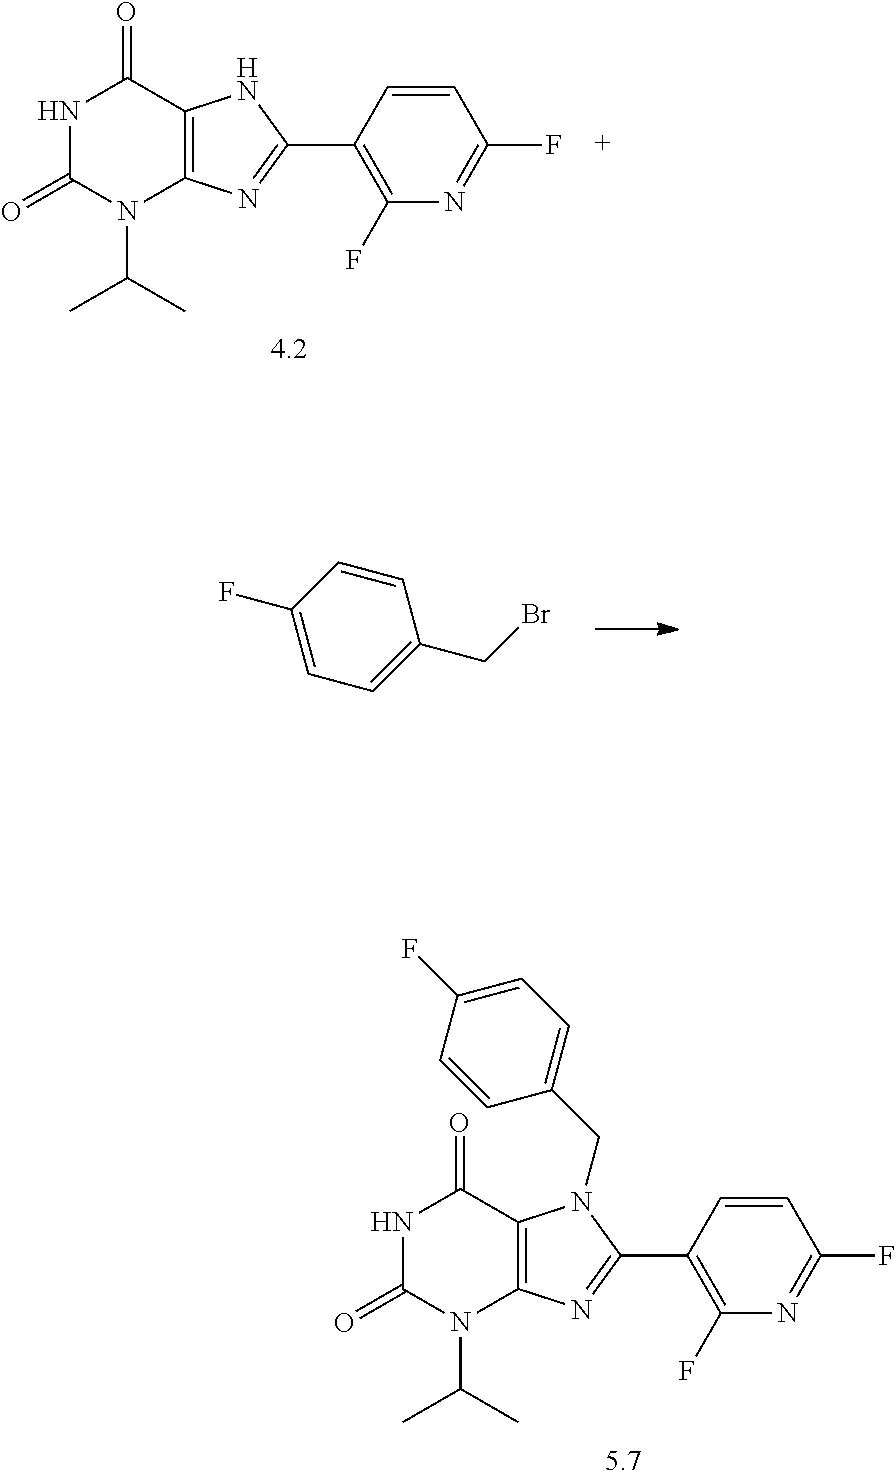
N1C(=O)N(C(C)C)C2=C(C1=O)N(CC1=CC=C(F)C=C1)C(C1=C(F)N=C(F)C=C1)=N2.N1C(=O)N(C(C)C)C2=C(C1=O)NC(C1=C(F)N=C(F)C=C1)=N2.C1(F)=CC=C(CBr)C=C1
